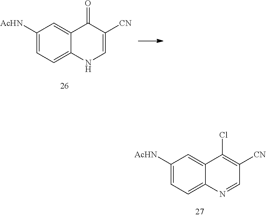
C1([AcHN])=CC=C2C(=C1)C(=O)C([CN])=CN2.C1([AcHN])=CC=C2C(=C1)C(Cl)=C([CN])C=N2
